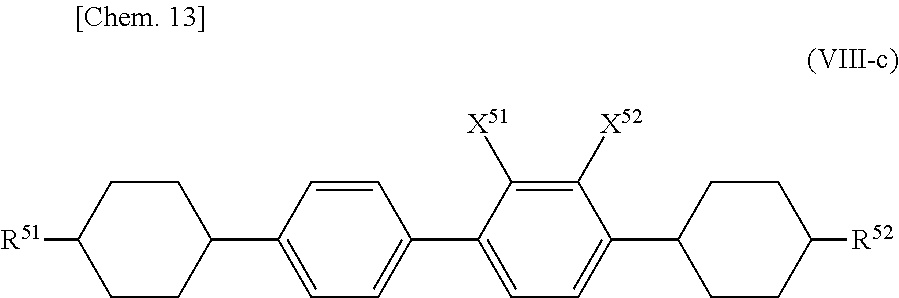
[R51]C1CCC(C2=CC=C(C3=CC=C(C4CCC([R52])CC4)C([X52])=C3[X51])C=C2)CC1
